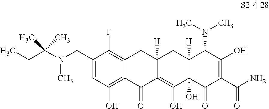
C1(CN(C(CC)(C)C)C)=CC(O)=C2C(=C1F)CC1([H])CC3([H])C(O)(C(O)=C1C2=O)C(=O)C(C(N)=O)=C(O)C3N(C)C
